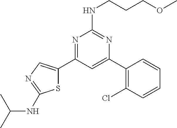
N1=C(C2=CN=C(NC(C)C)S2)C=C(C2=C(Cl)C=CC=C2)N=C1NCCCOC
